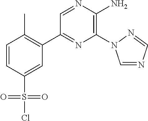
C1(C2=C(C)C=CC(S(Cl)(=O)=O)=C2)=NC(N2C=NC=N2)=C(N)N=C1
